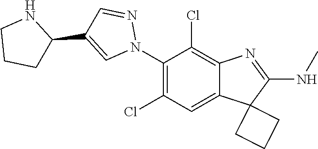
C1(N2N=CC(C3NCCC3)=C2)=C(Cl)C=C2C(=C1Cl)N=C(NC)C21CCC1
